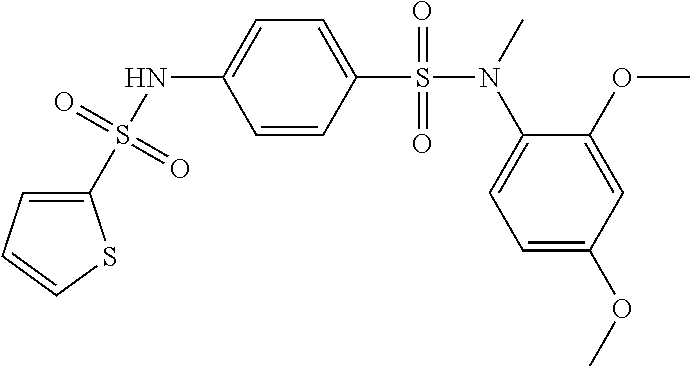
C1=C(OC)C=C(OC)C(N(C)S(C2=CC=C(NS(=O)(=O)C3=CC=CS3)C=C2)(=O)=O)=C1
